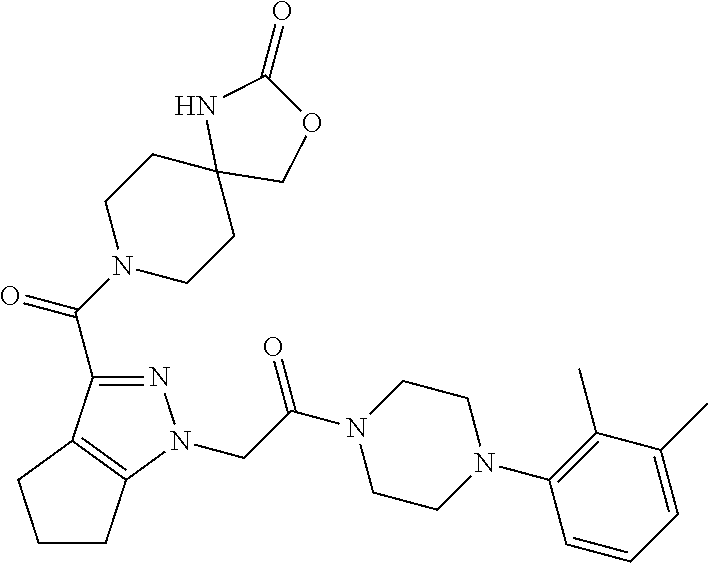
N1=C(C(N2CCC3(CC2)COC(=O)N3)=O)C2=C(N1CC(N1CCN(C3=C(C)C(C)=CC=C3)CC1)=O)CCC2
